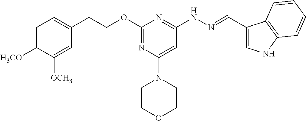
C(OC1=NC(N2CCOCC2)=CC(NN=CC2=CNC3=C2C=CC=C3)=N1)CC1=CC=C([H3CO])C([OCH3])=C1
